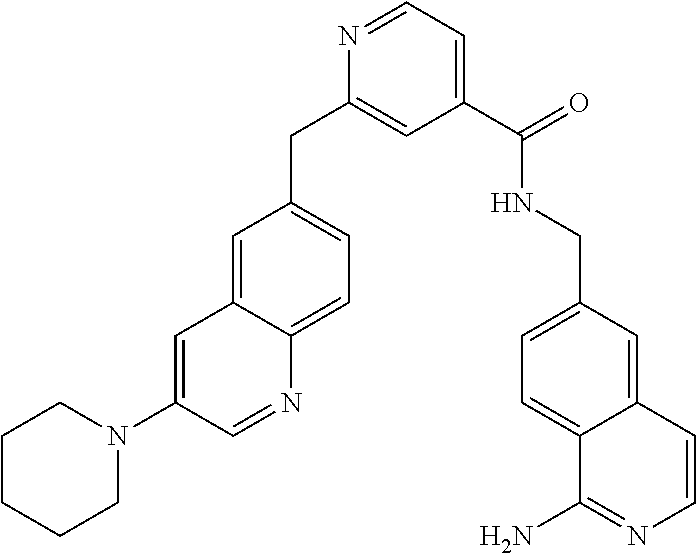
C1=C2C(=CC=C1CC1=CC(C(NCC3=CC=C4C(=C3)C=CN=C4N)=O)=CC=N1)N=CC(N1CCCCC1)=C2
